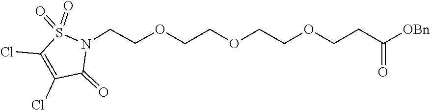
S1(=O)(=O)C(Cl)=C(Cl)C(=O)N1CCOCCOCCOCCC(=O)[OBn]
